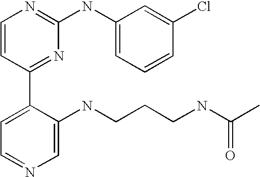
C1=CC(C2=CC=NC=C2NCCCNC(C)=O)=NC(NC2=CC=CC(Cl)=C2)=N1
